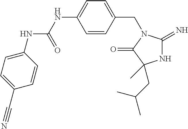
N1C(=N)N(CC2=CC=C(NC(NC3=CC=C(C#N)C=C3)=O)C=C2)C(=O)C1(CC(C)C)C
